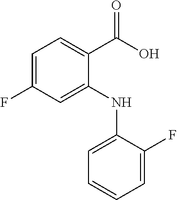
C1=C(F)C=C(NC2=CC=CC=C2F)C(C(O)=O)=C1
